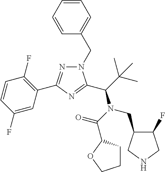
N1(CC2=CC=CC=C2)N=C(C2=C(F)C=CC(F)=C2)N=C1C(C(C)(C)C)N(C(=O)C1CCCO1)CC1C(F)CNC1
